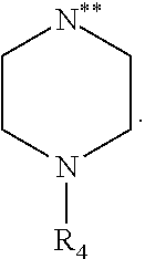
C1CN([R4])CC[N**]1
